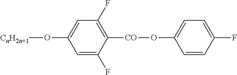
C1=C(F)C([CO]OC2=CC=C(F)C=C2)=C(F)C=C1O[CnH2n+1]
